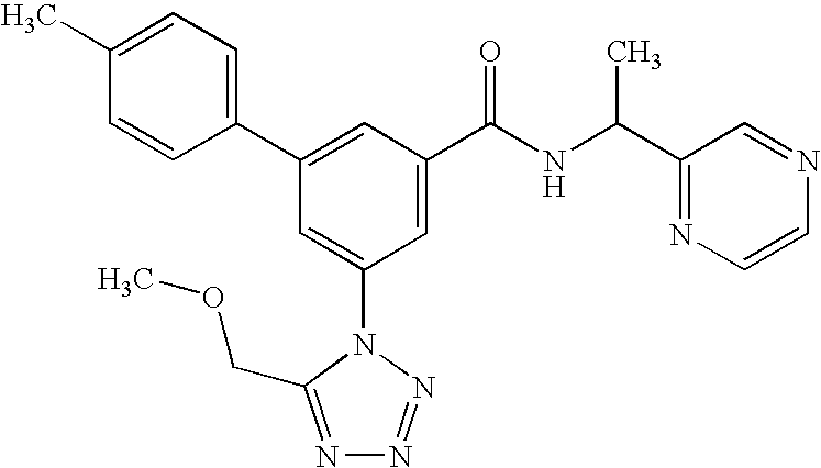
C1(C2=CC(C(NC(C3=NC=CN=C3)C)=O)=CC(N3C(COC)=NN=N3)=C2)=CC=C(C)C=C1
